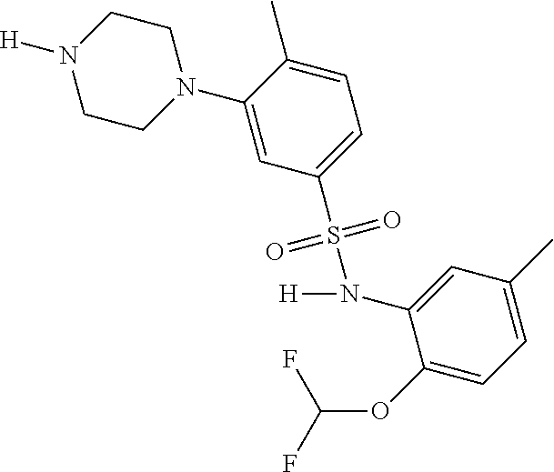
N1([H])CCN(C2=CC(S(N([H])C3=CC(C)=CC=C3OC(F)F)(=O)=O)=CC=C2C)CC1
